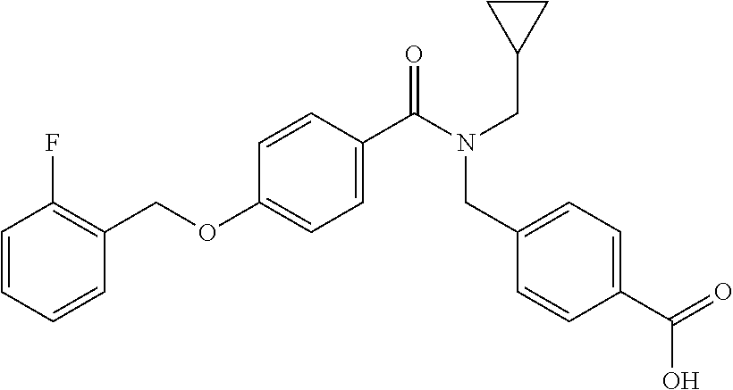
C1=CC=CC(COC2=CC=C(C(N(CC3CC3)CC3=CC=C(C(O)=O)C=C3)=O)C=C2)=C1F
